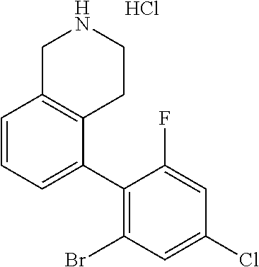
C1(Br)=C(C2=CC=CC3=C2CCNC3)C(F)=CC(Cl)=C1.Cl
